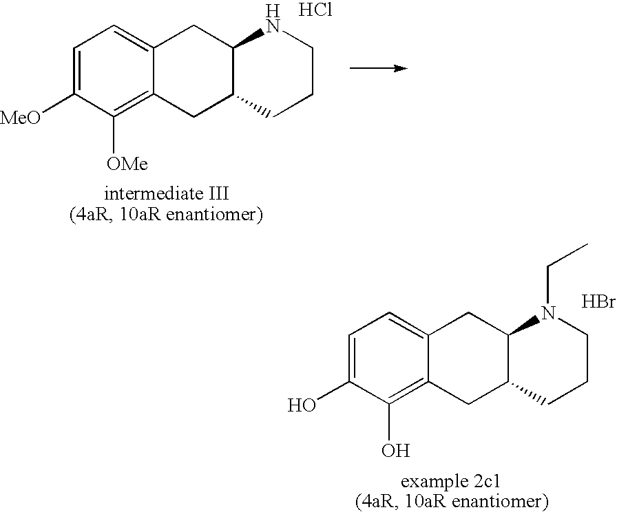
C1=C([MeO])C([OMe])=C2C(=C1)CC1C(C2)CCCN1.Cl.C1=C(O)C(O)=C2C(=C1)CC1C(C2)CCCN1CC.Br
